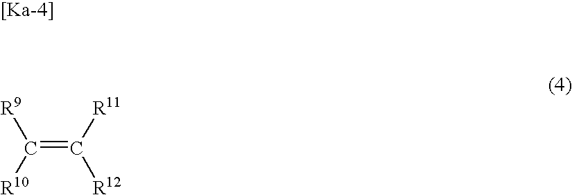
[R9]C(=C([R11])[R12])[R10]
